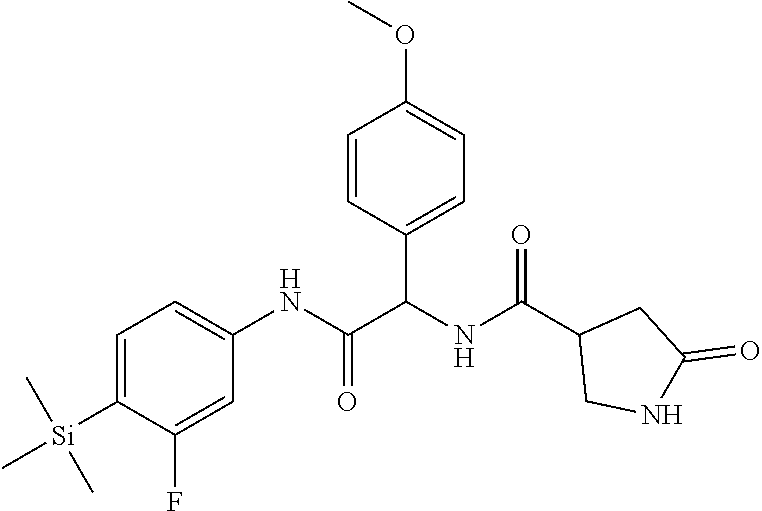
C1=C([Si](C)(C)C)C(F)=CC(NC(C(NC(C2CNC(=O)C2)=O)C2=CC=C(OC)C=C2)=O)=C1
